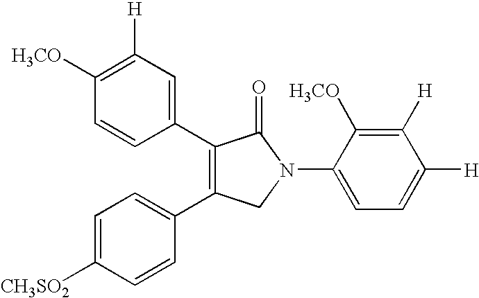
[CH3SO2]C1=CC=C(C2=C(C3=CC([H])=C([H3CO])C=C3)C(=O)N(C3=CC=C([H])C([H])=C3[H3CO])C2)C=C1
